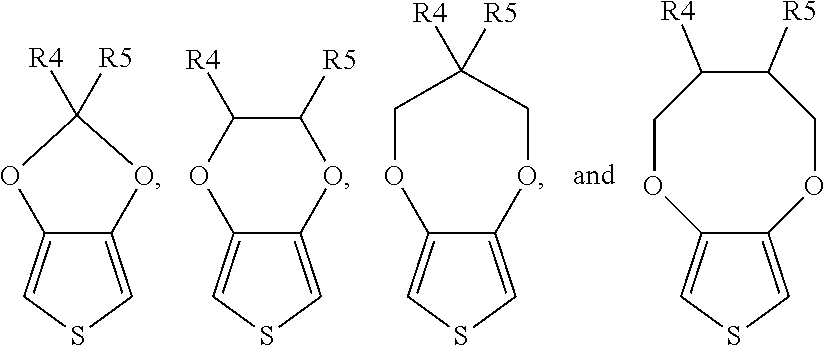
C12=CSC=C1OCC([R5])([R4])CO2.C12=CSC=C1OC([R4])([R5])O2.C12=CSC=C1OC([R5])C([R4])O2.C12=CSC=C1OCC([R5])C([R4])CO2
